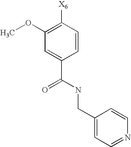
C1=CC([X6])=C(OC)C=C1C(NCC1=CC=NC=C1)=O
